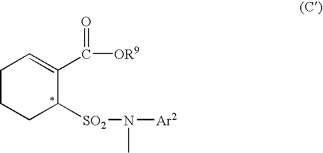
C1CCC([SO2]N([Ar2])C)C(C(=O)[OR9])=C1
